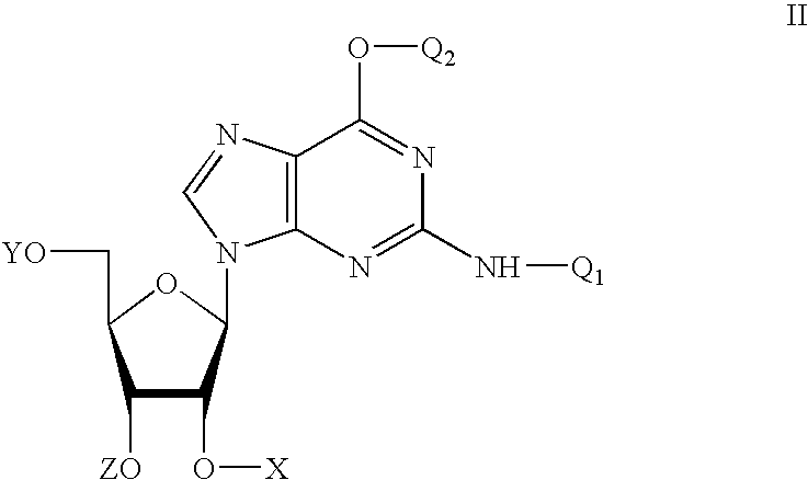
C12=C(N=C(N[Q1])N=C1O[Q2])N(C1C(O[X])C([ZO])C(C[YO])O1)C=N2
